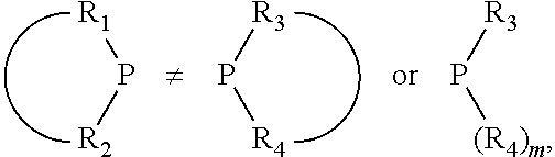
[R1]P[R2].[R3]P[R4].[R3]P[(R4)m]
